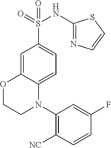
O1CCN(C2=C([NC])C=CC(F)=C2)C2=CC=C(S(=O)(NC3=NC=CS3)=O)C=C12
